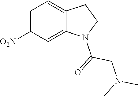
C1=C([O2N])C=C2C(=C1)CCN2C(=O)CN(C)C
